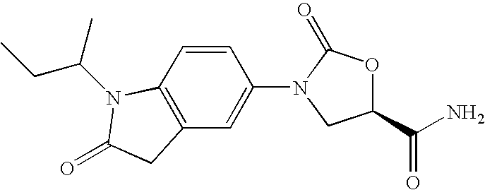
C12=C(C=CC(N3CC(C(N)=O)OC3=O)=C1)N(C(CC)C)C(=O)C2
